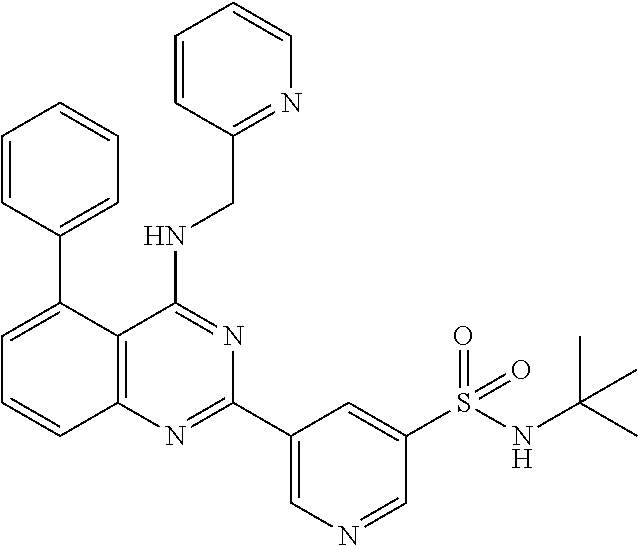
C1=C(C2=CC=CC=C2)C2=C(C=C1)N=C(C1=CN=CC(S(NC(C)(C)C)(=O)=O)=C1)N=C2NCC1=NC=CC=C1
